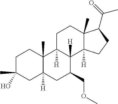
C1C(C)(O)CC2([H])C(C)(C1)C1([H])C([H])(C(COC)C2)C2([H])C(C)(CC1)C(C(C)=O)CC2
